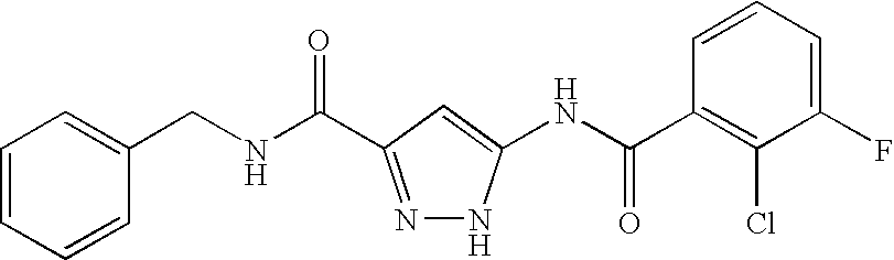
C1=CC=CC(CNC(=O)C2=NNC(NC(C3=C(Cl)C(F)=CC=C3)=O)=C2)=C1
